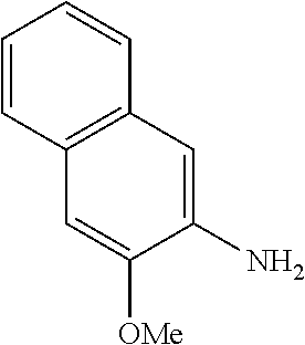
C1=CC2=C(C=C1)C=C(N)C([OMe])=C2
